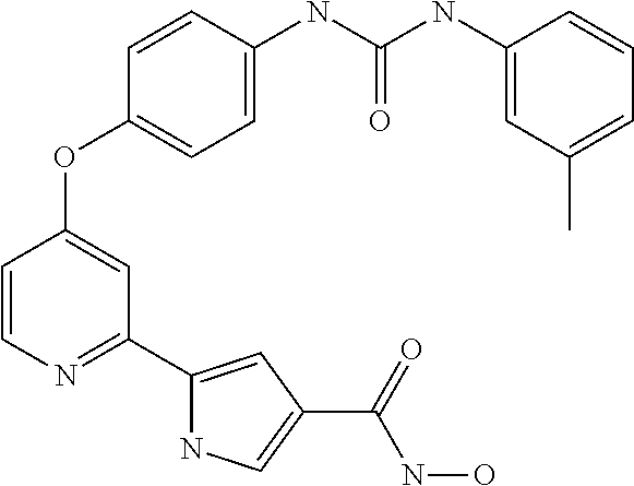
C1=CN=C(C2=CC(C(=O)NO)=CN2)C=C1OC1=CC=C(NC(NC2=CC(C)=CC=C2)=O)C=C1
